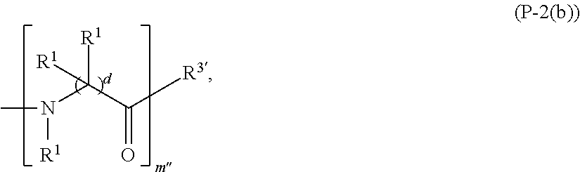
C(C([R1])(N([R1])C)[R1])([R3])=O
